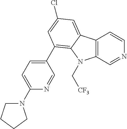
C12=C(C=NC=C1)N(C[CF3])C1=C(C3=CC=C(N4CCCC4)N=C3)C=C(Cl)C=C21
